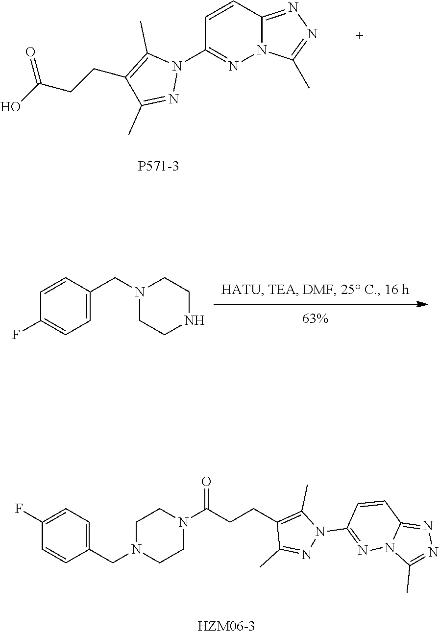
C1=CC2=NN=C(C)N2N=C1N1C(C)=C(CCC(O)=O)C(C)=N1.C1=CC(CN2CCNCC2)=CC=C1F.C1(CN2CCN(C(CCC3=C(C)N(C4=NN5C(=NN=C5C)C=C4)N=C3C)=O)CC2)=CC=C(F)C=C1
